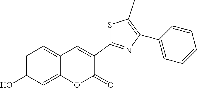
C1=C(O)C=C2C(=C1)C=C(C1=NC(C3=CC=CC=C3)=C(C)S1)C(=O)O2
